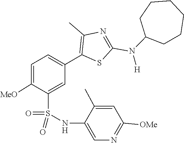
C1C(N(C2=NC(C)=C(C3=CC=C([MeO])C(S(=O)(=O)NC4=CN=C([OMe])C=C4C)=C3)S2)[H])CCCCC1
